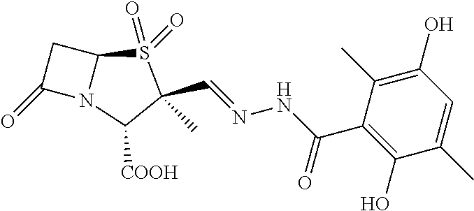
C1C(=O)N2C1S(=O)(=O)C(C)(C=NNC(=O)C1=C(O)C(C)=CC(O)=C1C)C2[COOH]
